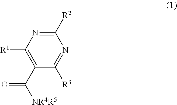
C1([R2])=NC([R1])=C(C([NR4R5])=O)C([R3])=N1
